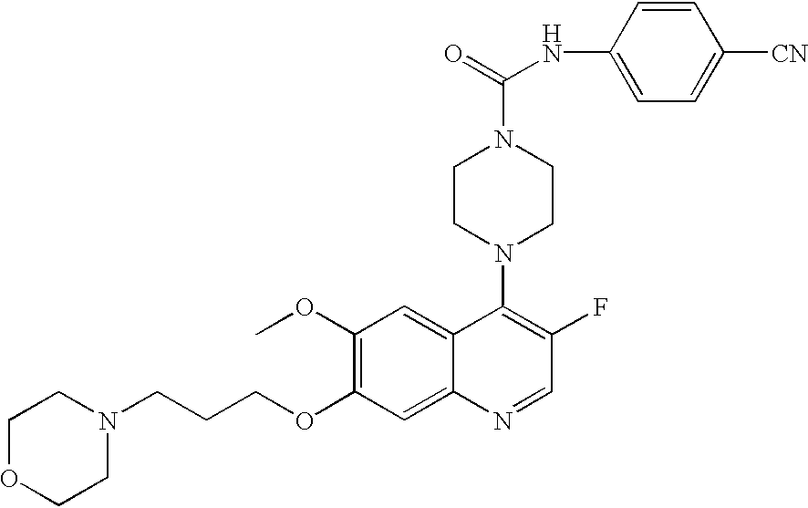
N1(CCCOC2=C(OC)C=C3C(=C2)N=CC(F)=C3N2CCN(C(NC3=CC=C([CN])C=C3)=O)CC2)CCOCC1
